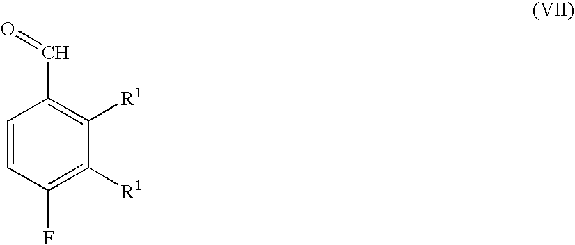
C1=CC(F)=C([R1])C([R1])=C1C=O
